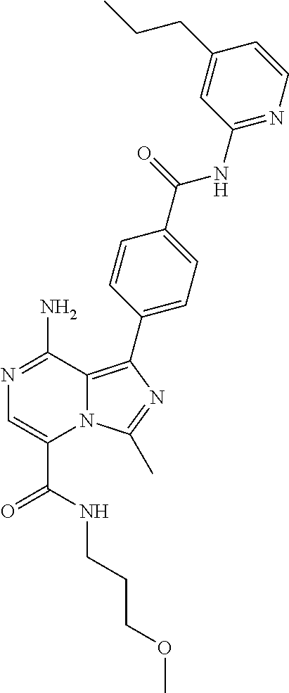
N1=C(N)C2=C(C3=CC=C(C(=O)NC4=NC=CC(CCC)=C4)C=C3)N=C(C)N2C(C(=O)NCCCOC)=C1
